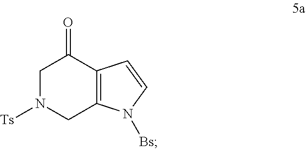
C12=C(N([Bs])C=C1)CN([Ts])CC2=O
